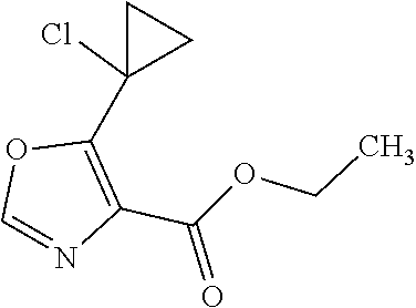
CCOC(C1=C(C2(Cl)CC2)OC=N1)=O
